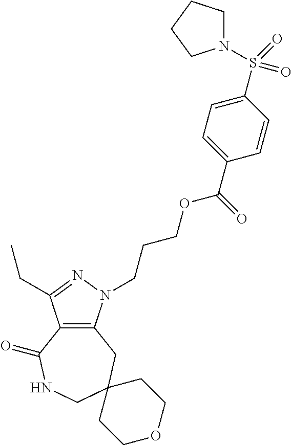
C12=C(N(CCCOC(C3=CC=C(S(N4CCCC4)(=O)=O)C=C3)=O)N=C1CC)CC1(CNC2=O)CCOCC1
